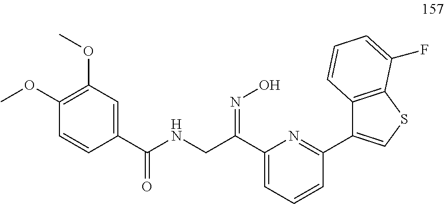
C1(C(CNC(C2=CC(OC)=C(OC)C=C2)=O)=NO)=CC=CC(C2=CSC3=C2C=CC=C3F)=N1
